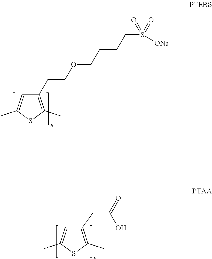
C1=C(C)SC(C)=C1CCOCCCCS([ONa])(=O)=O.C1=C(C)SC(C)=C1CC([OH])=O
